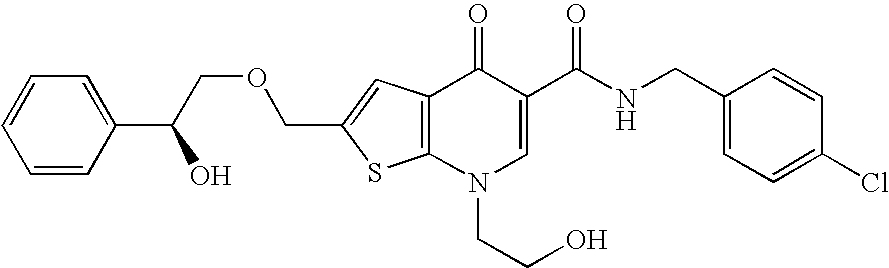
C12=C(N(CCO)C=C(C(NCC3=CC=C(Cl)C=C3)=O)C1=O)SC(COCC(C1=CC=CC=C1)O)=C2
